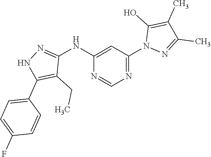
C1(C)=C(O)N(C2=NC=NC(NC3=NNC(C4=CC=C(F)C=C4)=C3CC)=C2)N=C1C
